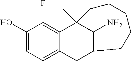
C1(O)=CC=C2C(=C1F)C1(C)C(N)C(C2)CCCCC1
